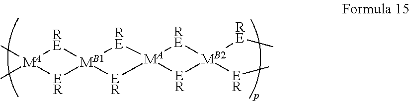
C[MA]1(C)[RE][MB1]2([ER]1)[ER][MA]1([ER][MB2]([RE]C)([ER]C)[RE]1)[RE]2
